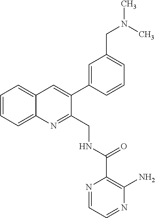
C1=CC=C2C(=C1)C=C(C1=CC(CN(C)C)=CC=C1)C(CNC(C1=C(N)N=CC=N1)=O)=N2
